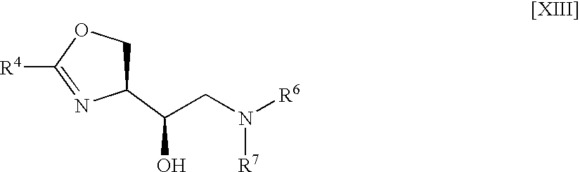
[R4]C1=NC(C(CN([R6])[R7])O)CO1
